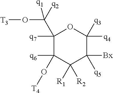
C1([q7])(C(O[T3])([q2])[q1])C([q6])(O[T4])C([R2])([R1])C([Bx])([q5])C([q4])([q3])O1
